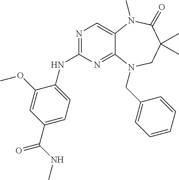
N1=C(NC2=CC=C(C(=O)NC)C=C2OC)N=C2C(=C1)N(C)C(=O)C(C)(C)CN2CC1=CC=CC=C1
